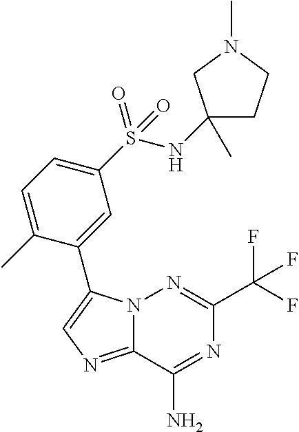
N12C(=NC=C1C1=CC(S(NC3(C)CCN(C)C3)(=O)=O)=CC=C1C)C(N)=NC(C(F)(F)F)=N2
